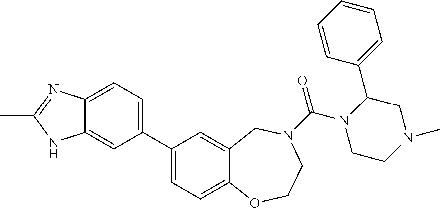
C1(C2=CC=C3C(=C2)NC(C)=N3)=CC=C2C(=C1)CN(C(N1CCN(C)CC1C1=CC=CC=C1)=O)CCO2
